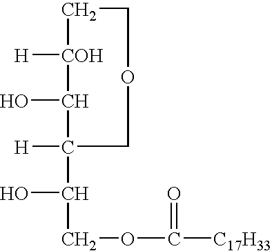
C1[COH]([H])C(O)C(C(O)COC([C17H33])=O)([H])COC1
